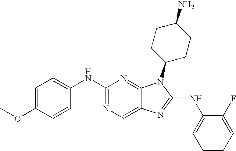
C1(NC2=CC=C(OC)C=C2)=NC=C2C(=N1)N(C1CCC(N)CC1)C(NC1=CC=CC=C1F)=N2
